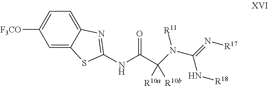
C1=C2C(=CC=C1[F3CO])N=C(NC(=O)C(N([R11])C(N[R18])=N[R17])([R10a])[R10b])S2
